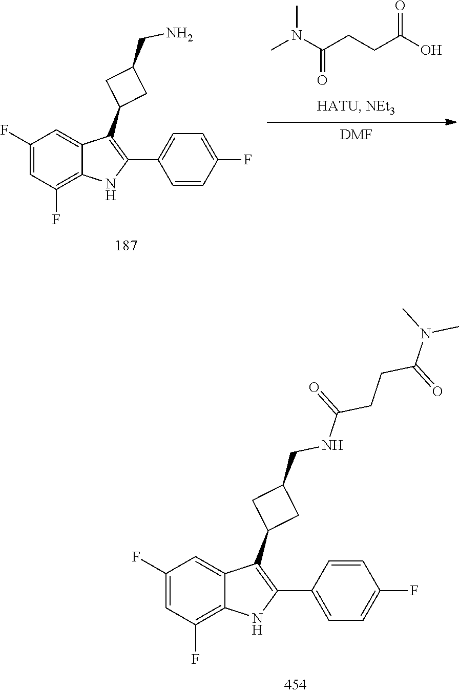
C1(F)=CC(F)=C2C(=C1)C(C1CC(CN)C1)=C(C1=CC=C(F)C=C1)N2.CN(C(CCC(O)=O)=O)C.[DMF].C1(F)=CC(F)=C2C(=C1)C(C1CC(CNC(CCC(N(C)C)=O)=O)C1)=C(C1=CC=C(F)C=C1)N2
